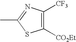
C1([CF3])=C([CO2Et])SC(C)=N1
